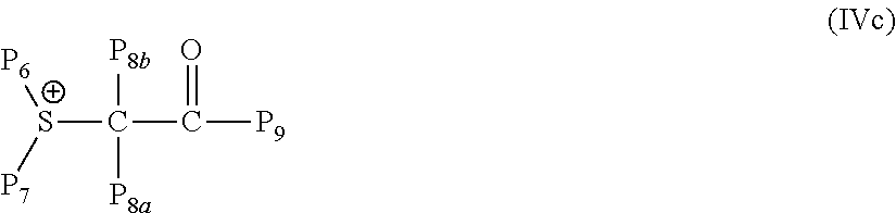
[S+](C(C([P9])=O)([P8b])[P8a])([P7])[P6]
